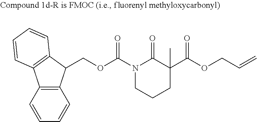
C12=C(C(COC(N3CCCC(C(OCC=C)=O)(C)C3=O)=O)C3=C1C=CC=C3)C=CC=C2
